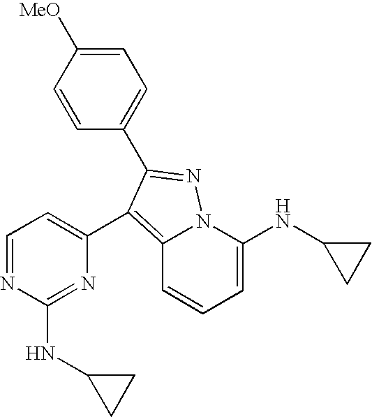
C1=C(NC2CC2)N2C(=C(C3=CC=NC(NC4CC4)=N3)C(C3=CC=C([MeO])C=C3)=N2)C=C1
